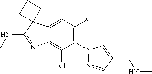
C12=CC(Cl)=C(N3N=CC(CNC)=C3)C(Cl)=C1N=C(NC)C21CCC1
